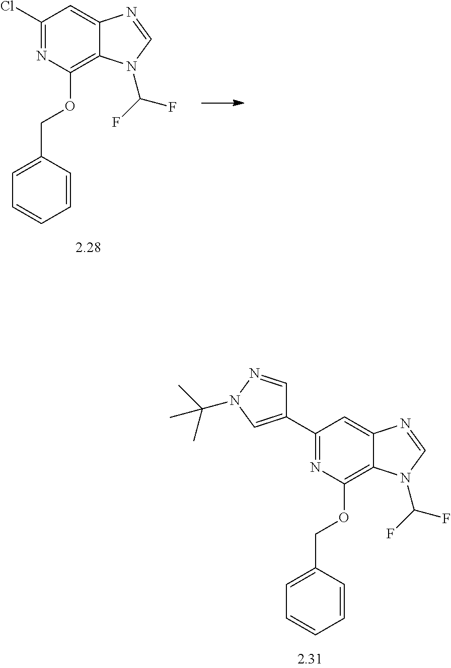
C1(Cl)=NC(OCC2=CC=CC=C2)=C2C(=C1)N=CN2C(F)F.C1(C2=CN(C(C)(C)C)N=C2)=NC(OCC2=CC=CC=C2)=C2C(=C1)N=CN2C(F)F
